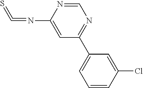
C1=NC(N=C=S)=CC(C2=CC=CC(Cl)=C2)=N1
